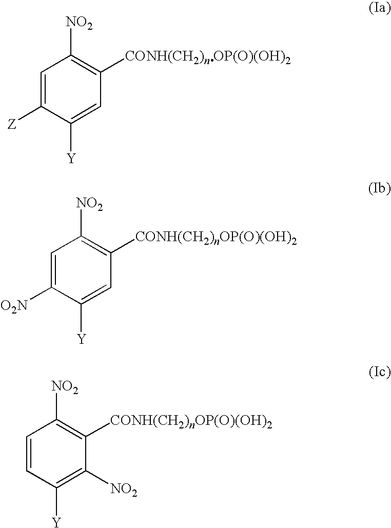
C1=C([Z])C([Y])=CC([CONH(CH2)nOP(O)(OH)2])=C1[NO2].C1=C([O2N])C([Y])=CC([CONH(CH2)nOP(O)(OH)2])=C1[NO2].C1=CC([Y])=C([NO2])C([CONH(CH2)nOP(O)(OH)2])=C1[NO2]
